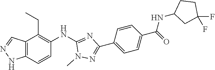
C12=C(C=CC(NC3=NC(C4=CC=C(C(NC5CC(F)(F)CC5)=O)C=C4)=NN3C)=C1CC)NN=C2
